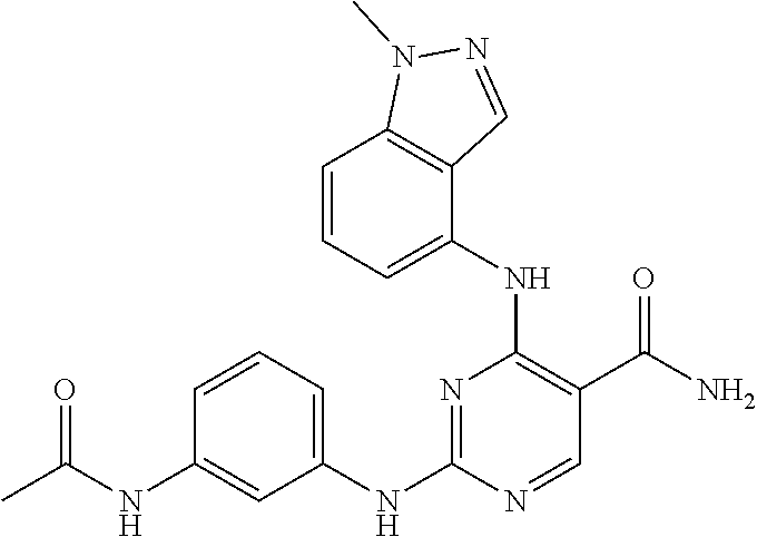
C1=CC=C(NC2=NC(NC3=CC=CC4=C3C=NN4C)=C(C(N)=O)C=N2)C=C1NC(C)=O
